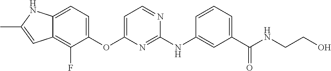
C12=CC=C(OC3=CC=NC(NC4=CC(C(NCCO)=O)=CC=C4)=N3)C(F)=C1C=C(C)N2
